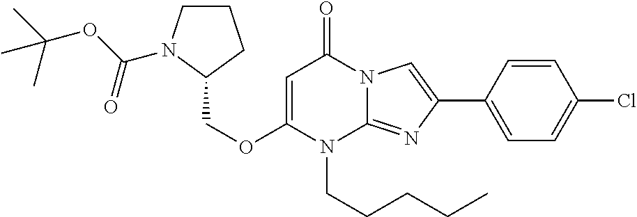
O(CC1CCCN1C(OC(C)(C)C)=O)C1=CC(=O)N2C(=NC(C3=CC=C(Cl)C=C3)=C2)N1CCCCC
